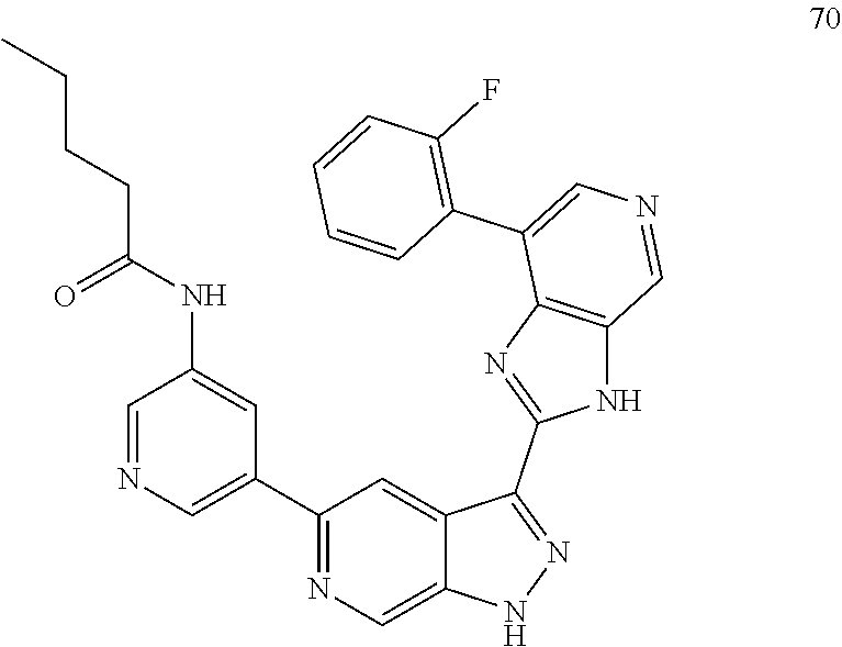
C1=NC=C(C2=NC=C3C(=C2)C(C2=NC4=C(N2)C=NC=C4C2=C(F)C=CC=C2)=NN3)C=C1NC(CCCC)=O
